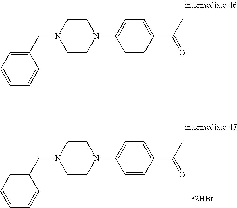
C1(CN2CCN(C3=CC=C(C(C)=O)C=C3)CC2)=CC=CC=C1.C1(CN2CCN(C3=CC=C(C(C)=O)C=C3)CC2)=CC=CC=C1
